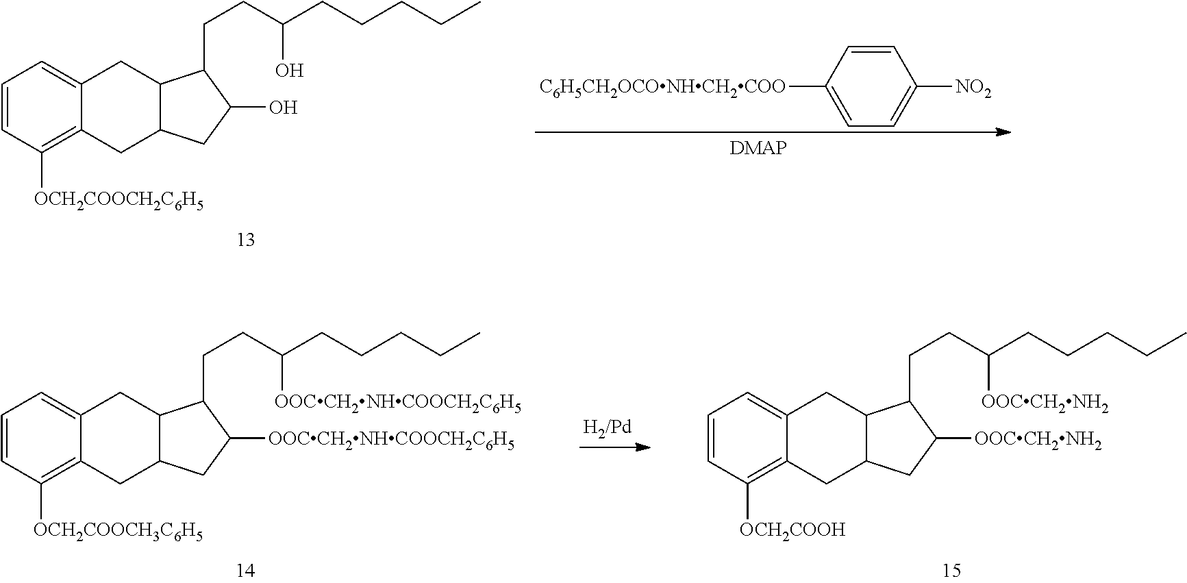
C1=CC([C6H5CH2OCONHCH2COO])=CC=C1[NO2].C1=CC([OCH2COOCH2C6H5])=C2C(=C1)CC1C(C2)CC(O)C1CCC(CCCCC)O.C1=CC([OCH2COOCH3C6H5])=C2C(=C1)CC1C(C2)CC([OOCCH2NHCOOCH2C6H5])C1CCC(CCCCC)[OOCCH2NHCOOCH2C6H5].C1=CC([OCH2COOH])=C2C(=C1)CC1C(C2)CC([OOCCH2NH2])C1CCC(CCCCC)[OOCCH2NH2]
